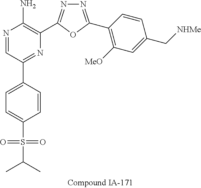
N1=CC(C2=CC=C(S(C(C)C)(=O)=O)C=C2)=NC(C2=NN=C(C3=C([MeO])C=C(C[NHMe])C=C3)O2)=C1N
